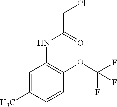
C1=CC(C)=CC(NC(CCl)=O)=C1OC(F)(F)F
